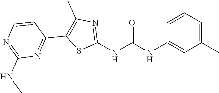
C1(C)=CC=CC(NC(NC2=NC(C)=C(C3=NC(NC)=NC=C3)S2)=O)=C1
